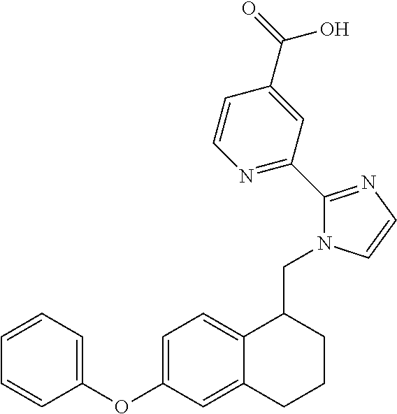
C1=CC(OC2=CC=C3C(=C2)CCCC3CN2C(C3=NC=CC(C(=O)O)=C3)=NC=C2)=CC=C1
